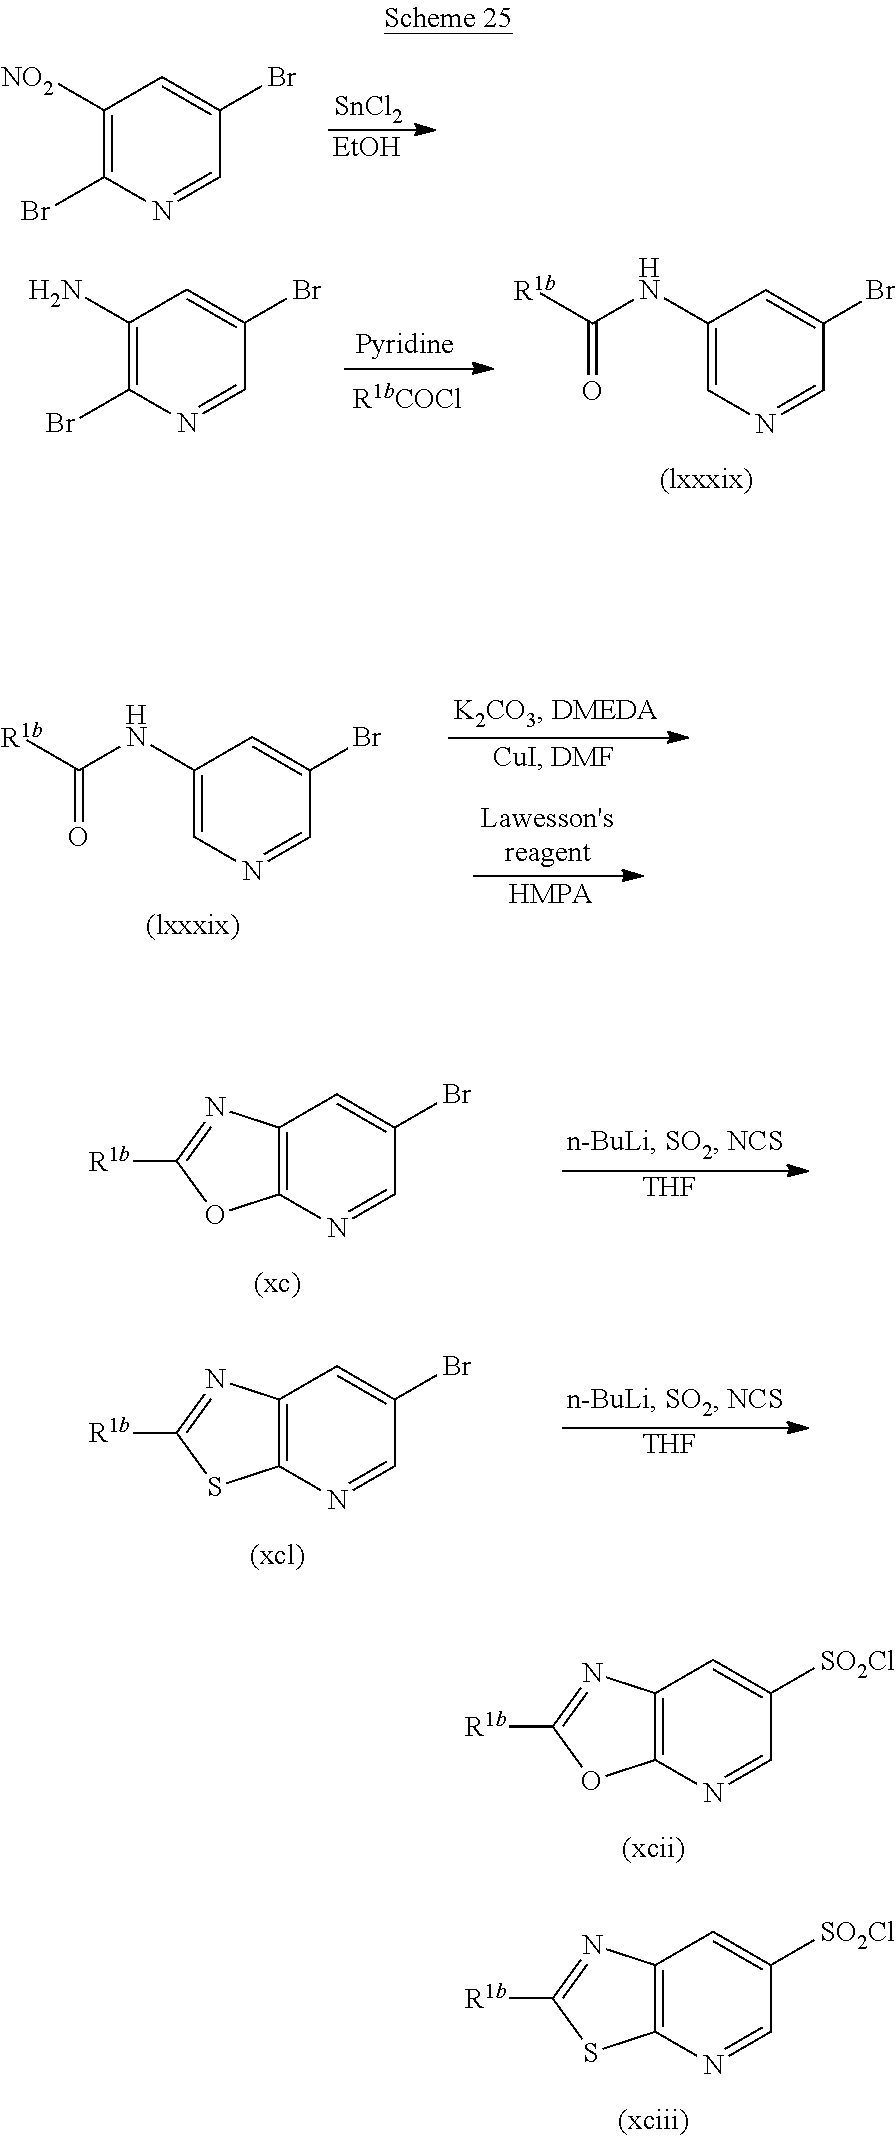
C1([NO2])=C(Br)N=CC(Br)=C1.[SnCl2].[EtOH].C1(N)=C(Br)N=CC(Br)=C1.C1(NC([R1b])=O)=CN=CC(Br)=C1.C1(NC([R1b])=O)=CN=CC(Br)=C1.C12=C(N=CC(Br)=C1)OC([R1b])=N2.C12=C(N=CC(Br)=C1)SC([R1b])=N2.[THF].[THF].C12=C(N=CC([SO2Cl])=C1)OC([R1b])=N2.C12=C(N=CC([SO2Cl])=C1)SC([R1b])=N2
